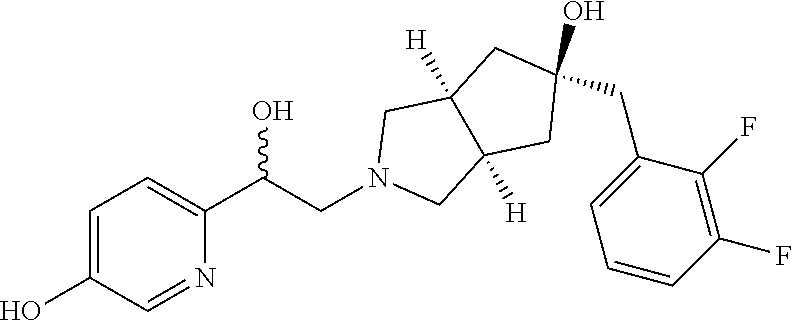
C1=C(O)C=NC(C(CN2CC3([H])C([H])(C2)CC(CC2=CC=CC(F)=C2F)(O)C3)O)=C1
